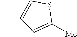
CC1=CSC([Me])=C1
